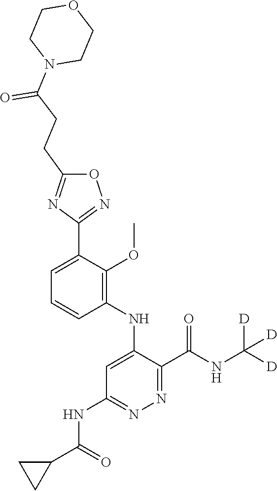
C1=C(C2=NOC(CCC(N3CCOCC3)=O)=N2)C(OC)=C(NC2=CC(NC(C3CC3)=O)=NN=C2C(NC([D])([D])[D])=O)C=C1
